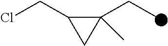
C1(CC)(C)C(CCl)C1
